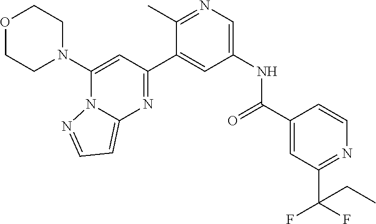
O1CCN(C2=CC(C3=CC(NC(=O)C4=CC(C(F)(F)CC)=NC=C4)=CN=C3C)=NC3=CC=NN23)CC1
